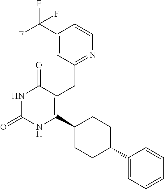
C1(C(F)(F)F)=CC(CC2=C(C3CCC(C4=CC=CC=C4)CC3)NC(=O)NC2=O)=NC=C1
